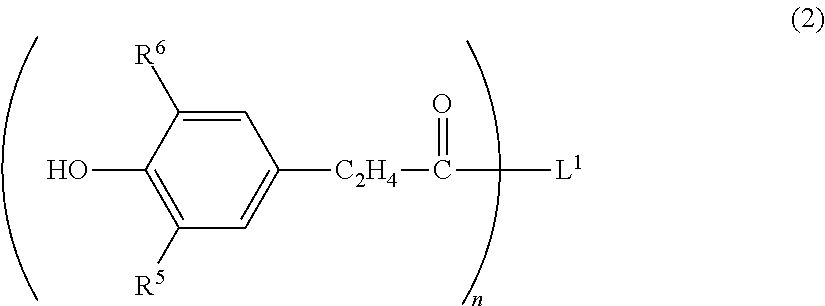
C1([R5])=C(O)C([R6])=CC([C2H4]C([L1])=O)=C1
